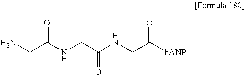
NCC(NCC(NCC([hANP])=O)=O)=O
